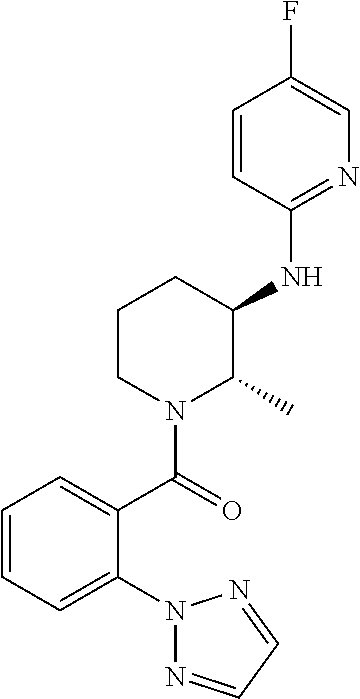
N1(C2=CC=CC=C2C(N2C(C)C(NC3=NC=C(F)C=C3)CCC2)=O)N=CC=N1
